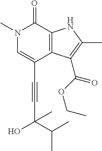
C(C1=CN(C)C(=O)C2=C1C(C(OCC)=O)=C(C)N2)#CC(O)(C)C(C)C
